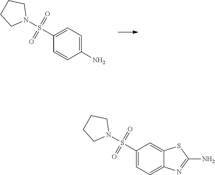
C1(N)=CC=C(S(N2CCCC2)(=O)=O)C=C1.C12=CC=C(S(N3CCCC3)(=O)=O)C=C1SC(N)=N2
